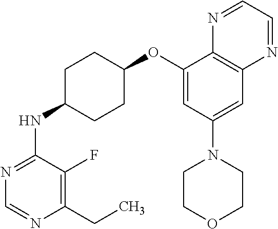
C1(CC)=C(F)C(NC2CCC(OC3=CC(N4CCOCC4)=CC4=C3N=CC=N4)CC2)=NC=N1
